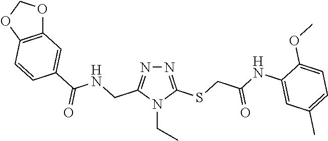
N1=C(SCC(NC2=CC(C)=CC=C2OC)=O)N(CC)C(CNC(=O)C2=CC3=C(C=C2)OCO3)=N1
